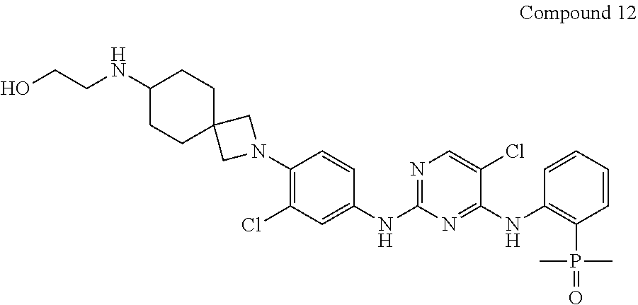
C1=CC(NC2=NC(NC3=CC(Cl)=C(N4CC5(C4)CCC(NCCO)CC5)C=C3)=NC=C2Cl)=C(P(C)(C)=O)C=C1
